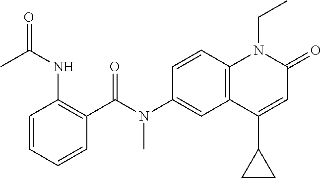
N(C1=CC2=C(C=C1)N(CC)C(=O)C=C2C1CC1)(C(C1=C(NC(=O)C)C=CC=C1)=O)C
